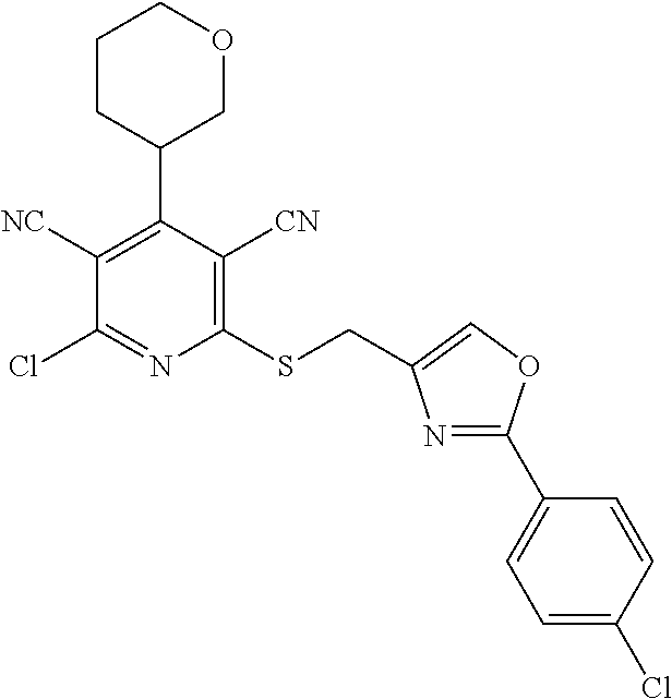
C1CC(C2=C([NC])C(Cl)=NC(SCC3=COC(C4=CC=C(Cl)C=C4)=N3)=C2[CN])COC1
